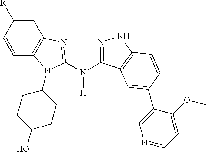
N([H])(C1=NNC2=C1C=C(C1=CN=CC=C1OC)C=C2)C1=NC2=C(C=CC([R])=C2)N1C1CCC(O)CC1
